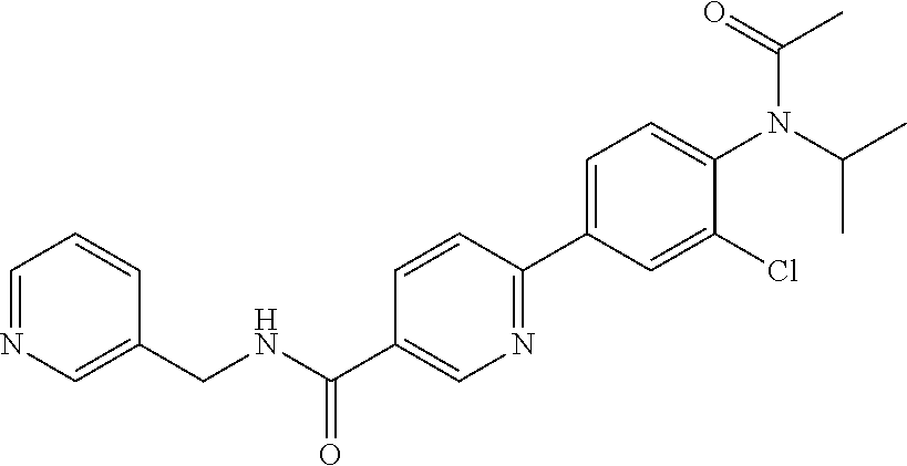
C(C1=CN=C(C2=CC=C(N(C(C)C)C(=O)C)C(Cl)=C2)C=C1)(=O)NCC1=CN=CC=C1
